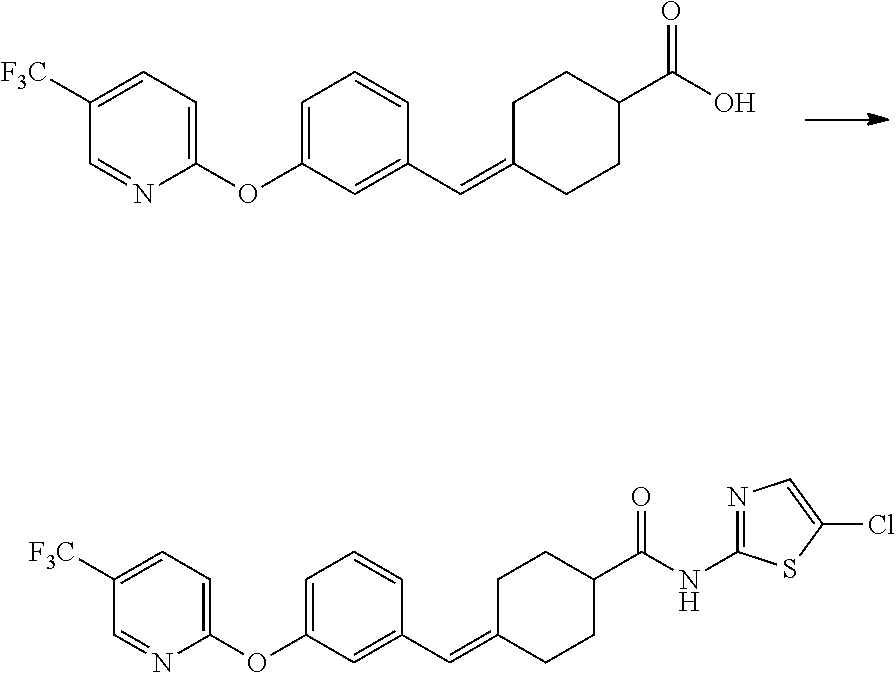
C1(OC2=CC=CC(C=C3CCC(C(O)=O)CC3)=C2)=CC=C([F3C])C=N1.C1(OC2=CC=CC(C=C3CCC(C(NC4=NC=C(Cl)S4)=O)CC3)=C2)=CC=C([F3C])C=N1
